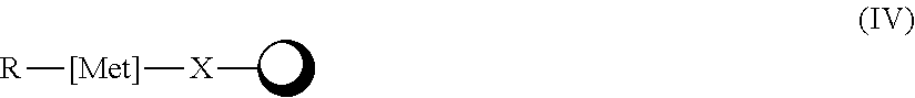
[X](C)[[Met]][R]
